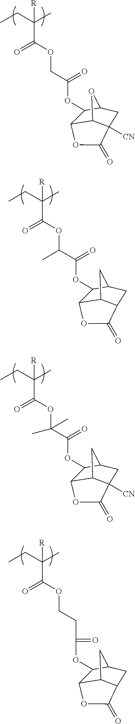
CCC(C)([R])C(=O)OCC(=O)OC1C2C3C([CN])(CC1O3)C(=O)O2.CCC(C)([R])C(=O)OC(C(=O)OC1C2C3C(CC1C3)C(=O)O2)C.CCC(C)([R])C(=O)OC(C(=O)OC1C2C3C([CN])(CC1C3)C(=O)O2)(C)C.CCC(C)([R])C(=O)OCCC(OC1C2C3C(CC1C3)C(=O)O2)=O
